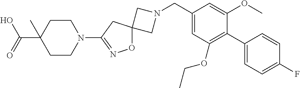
C1N(CC2=CC(OCC)=C(C3=CC=C(F)C=C3)C(OC)=C2)CC12ON=C(N1CCC(C(O)=O)(C)CC1)C2
